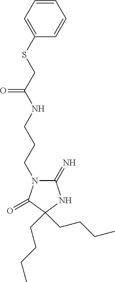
C1(=N)N(CCCNC(CSC2=CC=CC=C2)=O)C(=O)C(CCCC)(CCCC)N1
